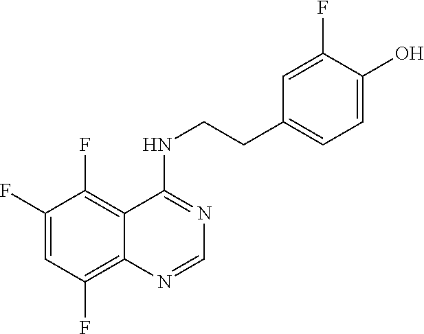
C1(F)=CC(F)=C2C(=C1F)C(NCCC1=CC=C(O)C(F)=C1)=NC=N2
